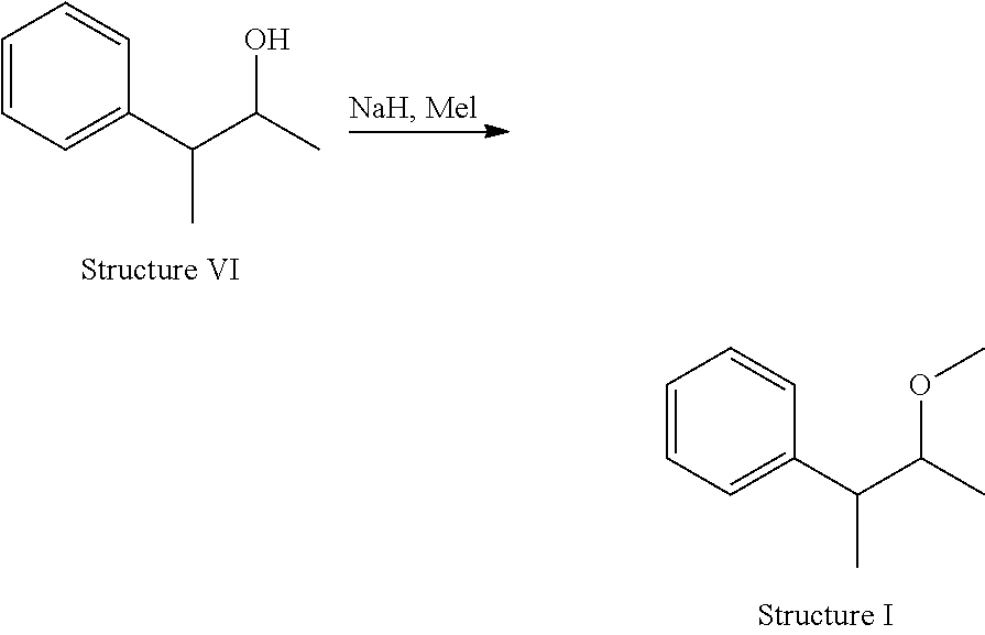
C1=CC=C(C(C(C)OC)C)C=C1.C1=CC=C(C(C(C)O)C)C=C1
